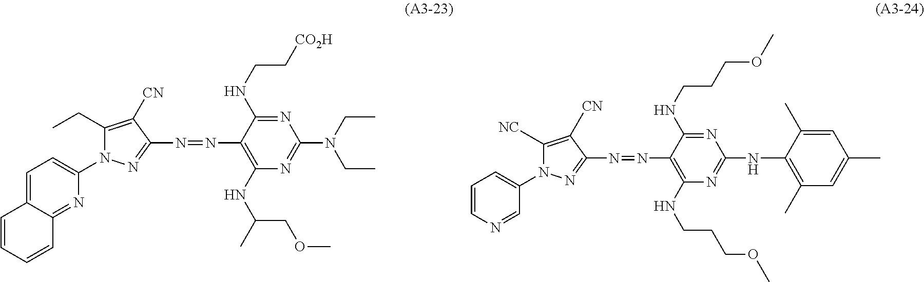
C1(CC)=C([CN])C(N=NC2=C(NC(C)COC)N=C(N(CC)CC)N=C2NCC[CO2H])=NN1C1=CC=C2C(=N1)C=CC=C2.C1([NC])=C([CN])C(N=NC2=C(NCCCOC)N=C(NC3=C(C)C=C(C)C=C3C)N=C2NCCCOC)=NN1C1=CC=CN=C1
